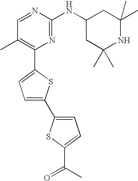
C1=NC(NC2CC(C)(C)NC(C)(C)C2)=NC(C2=CC=C(C3=CC=C(C(=O)C)S3)S2)=C1C
